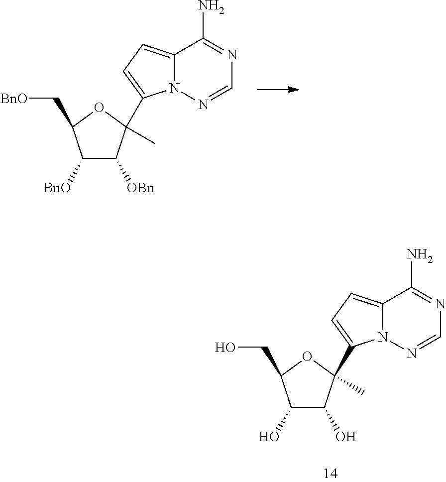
C1([BnO])C([OBn])C(C)(C2=CC=C3N2N=CN=C3N)OC1C[BnO].C1(O)C(O)C(C)(C2=CC=C3N2N=CN=C3N)OC1CO
